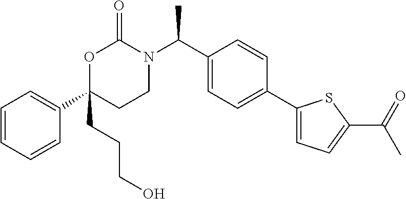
O1C(C2=CC=CC=C2)(CCCO)CCN(C(C2=CC=C(C3=CC=C(C(=O)C)S3)C=C2)C)C1=O
